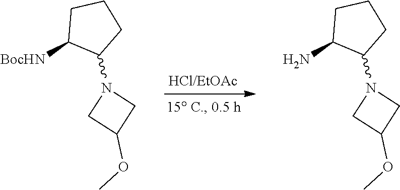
C1([BocHN])C(N2CC(OC)C2)CCC1.C1(N)C(N2CC(OC)C2)CCC1
